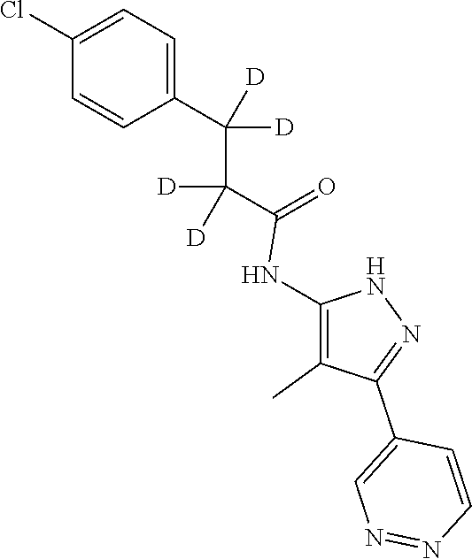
C1=C(C(C(C(=O)NC2=C(C)C(C3=CN=NC=C3)=NN2)([D])[D])([D])[D])C=CC(Cl)=C1
